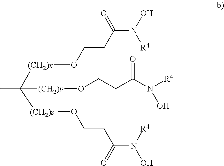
[(CH2)x](C([(CH2)z]OCCC(N([R4])O)=O)(C)[(CH2)y]OCCC(N([R4])O)=O)OCCC(N(O)[R4])=O
